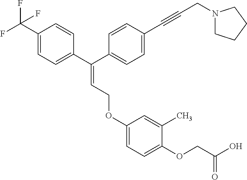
C1=C(C(C2=CC=C(C#CCN3CCCC3)C=C2)=CCOC2=CC=C(OCC(=O)O)C(C)=C2)C=CC(C(F)(F)F)=C1
